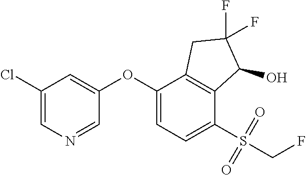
C1(Cl)=CN=CC(OC2=CC=C(S(CF)(=O)=O)C3=C2CC(F)(F)C3O)=C1
